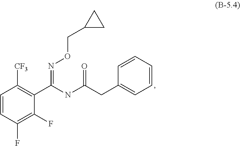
C1=CC(F)=C(F)C(C(=NOCC2CC2)NC(CC2=CC=CC=C2)=O)=C1[CF3]
